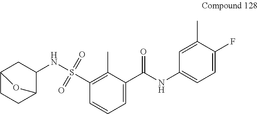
C1(C(NC2=CC=C(F)C(C)=C2)=O)=CC=CC(S(NC2CC3CCC2O3)(=O)=O)=C1C
